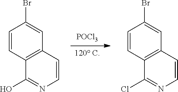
[POCl3].[120 C].C1=CC2=C(C=C1Br)C=CN=C2O.C1=CC2=C(C=C1Br)C=CN=C2Cl
